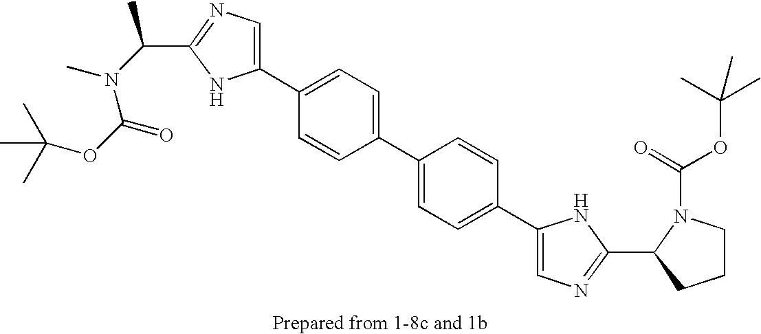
CC(OC(=O)N(C(C)C1=NC=C(C2=CC=C(C3=CC=C(C4=CN=C(C5N(C(=O)OC(C)(C)C)CCC5)N4)C=C3)C=C2)N1)C)(C)C
